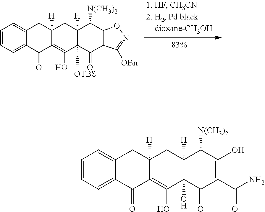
C1=CC=C2C(=C1)CC1([H])C(=C(O)C3([OTBS])C([H])(C1)C([N(CH3)2])C1=C(C3=O)C([OBn])=NO1)C2=O.C1=CC=C2C(=C1)CC1([H])C(=C(O)C3(O)C([H])(C1)C([N(CH3)2])C(O)=C(C(N)=O)C3=O)C2=O
